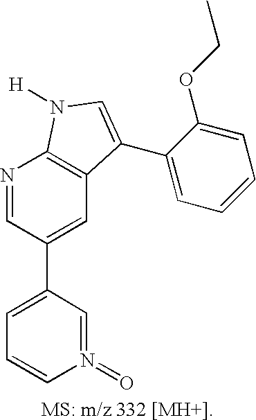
C1=C(C2=CC3=C(N=C2)N([H])C=C3C2=CC=CC=C2OCC)C=N(=O)C=C1
